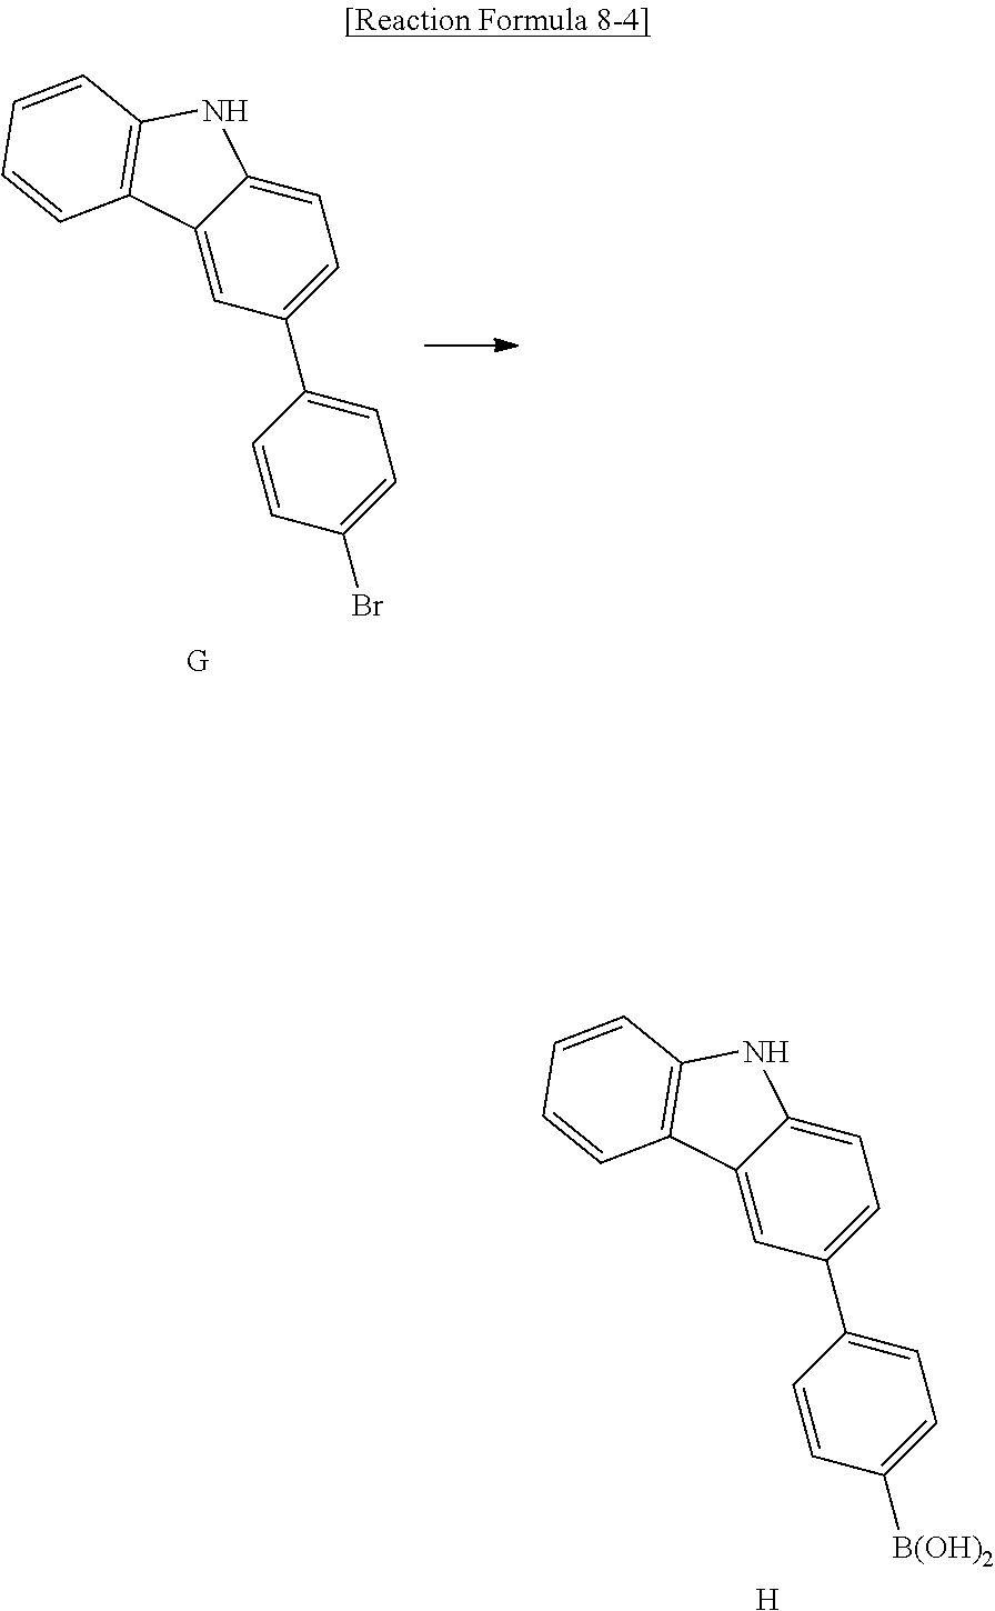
BrC1=CC=C(C2=CC=C3C(=C2)C2=C(N3)C=CC=C2)C=C1.[B(OH)2]C1=CC=C(C2=CC=C3C(=C2)C2=C(N3)C=CC=C2)C=C1.[H]
